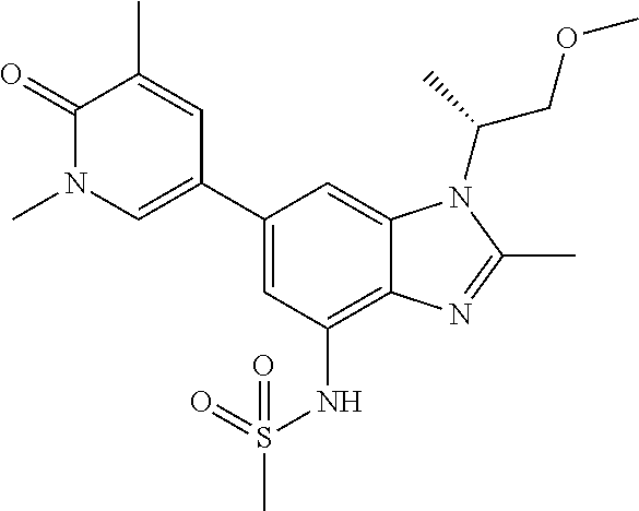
C1(C2=CN(C)C(=O)C(C)=C2)=CC(NS(C)(=O)=O)=C2C(=C1)N(C(C)COC)C(C)=N2
